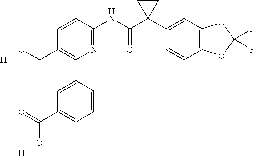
C1=CC(NC(C2(C3=CC4=C(C=C3)OC(F)(F)O4)CC2)=O)=NC(C2=CC(C(O)=O)=CC=C2)=C1CO.[H].[H]
